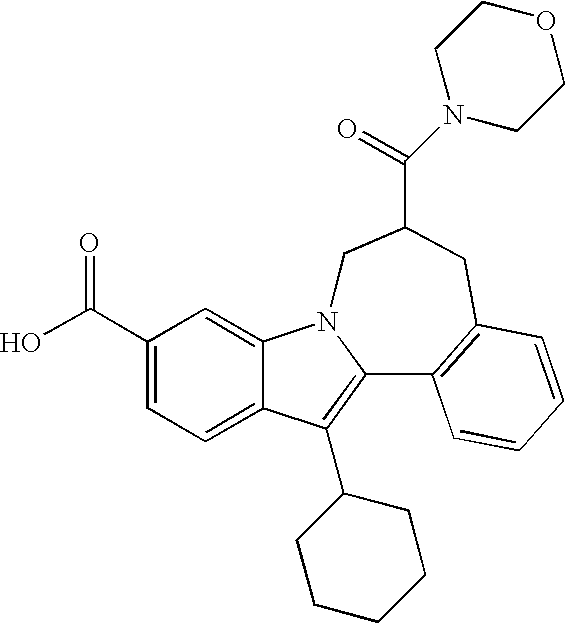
C1(C(O)=O)=CC=C2C(=C1)N1C(=C2C2CCCCC2)C2=C(CC(C(N3CCOCC3)=O)C1)C=CC=C2
